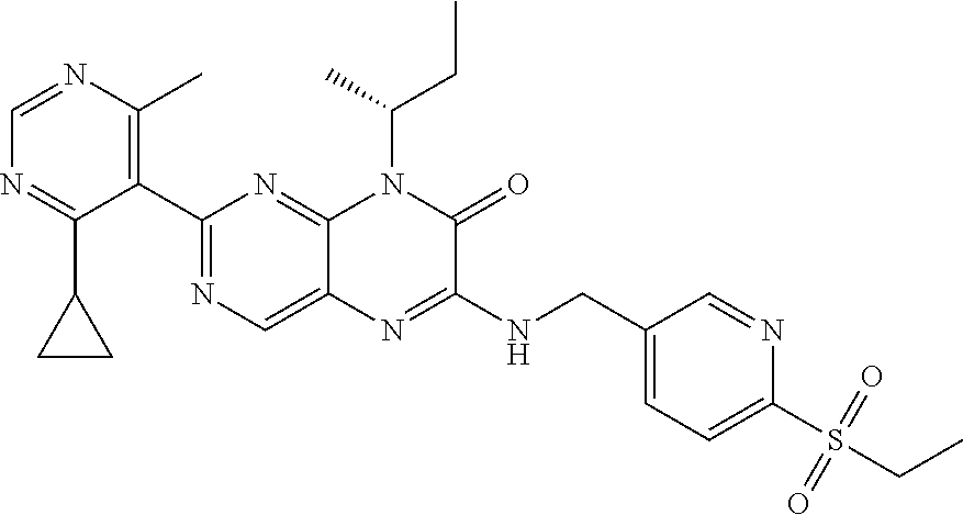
C1=NC(C)=C(C2=NC=C3C(=N2)N(C(C)CC)C(=O)C(NCC2=CC=C(S(CC)(=O)=O)N=C2)=N3)C(C2CC2)=N1
